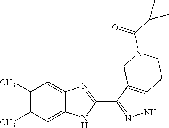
C1(C)=C(C)C=C2C(=C1)N=C(C1=NNC3=C1CN(C(=O)C(C)C)CC3)N2
